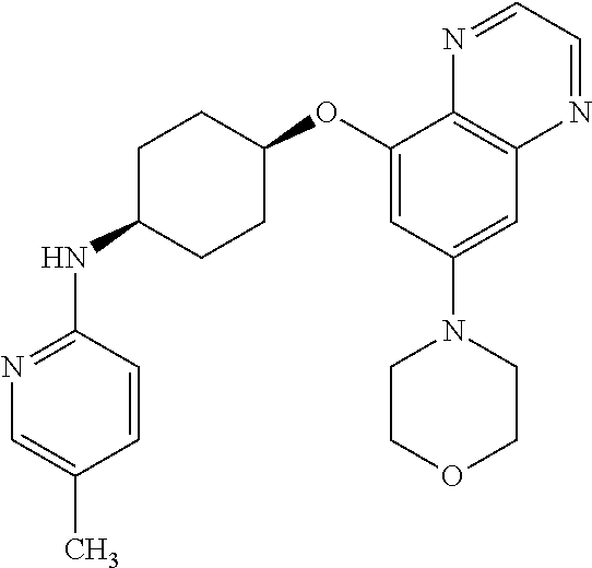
C1(OC2CCC(NC3=NC=C(C)C=C3)CC2)=CC(N2CCOCC2)=CC2=C1N=CC=N2
